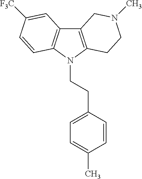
C12=C(N(CCC3=CC=C(C)C=C3)C3=C1C=C([F3C])C=C3)CCN(C)C2
